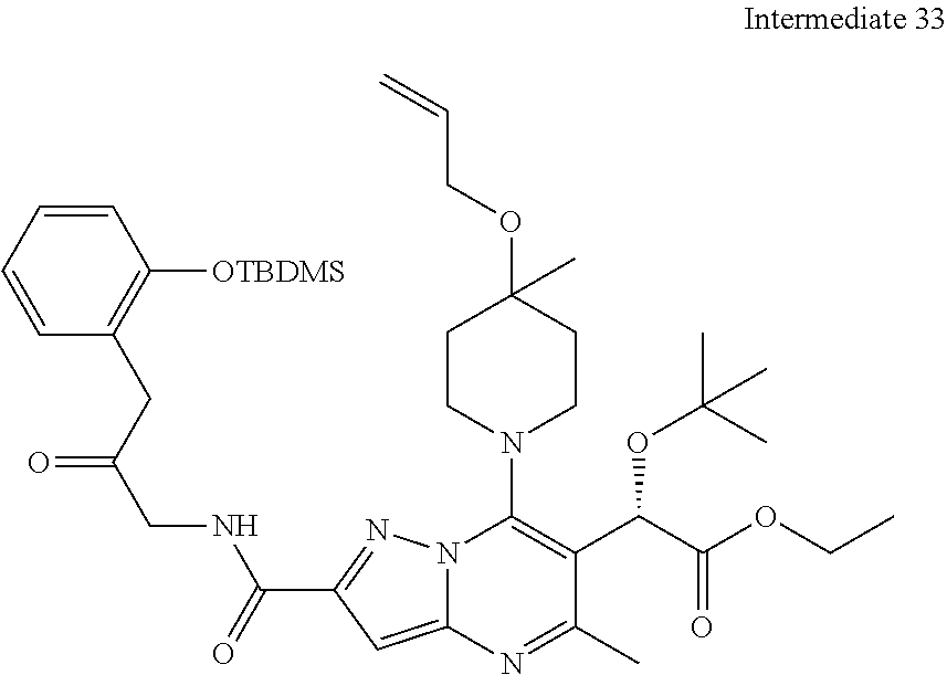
C(C1=NN2C(=C1)N=C(C)C(C(C(OCC)=O)OC(C)(C)C)=C2N1CCC(C)(OCC=C)CC1)(=O)NCC(=O)CC1=C([OTBDMS])C=CC=C1
